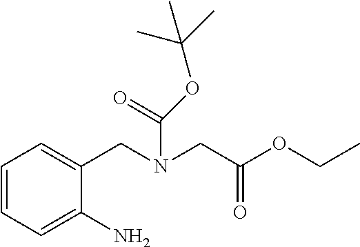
C1=CC=C(N)C(CN(CC(OCC)=O)C(=O)OC(C)(C)C)=C1
